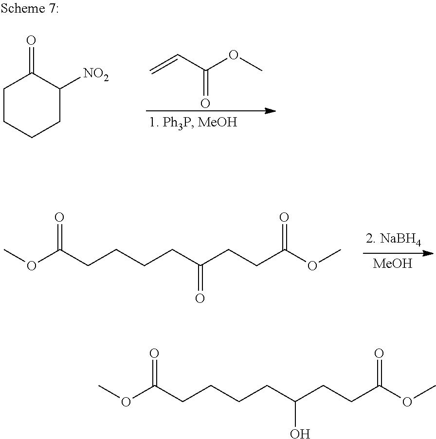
C1CCCC([NO2])C1=O.O=C(OC)C=C.[MeOH].O=C(CCCCC(CCC(OC)=O)=O)OC.O=C(CCCCC(CCC(OC)=O)O)OC
